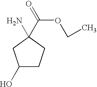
C1(O)CCC(N)(C(OCC)=O)C1
